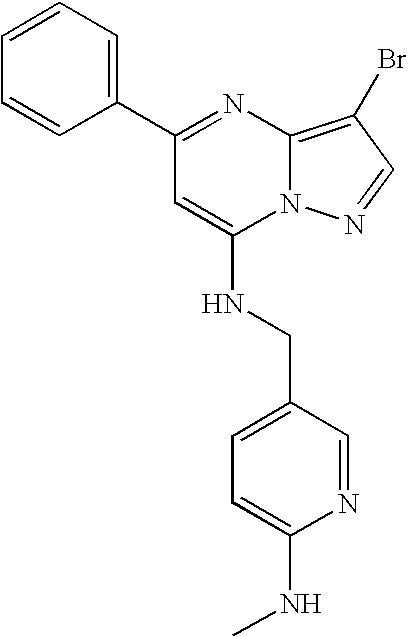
C1(C2=CC=CC=C2)=NC2=C(Br)C=NN2C(NCC2=CC=C(NC)N=C2)=C1
